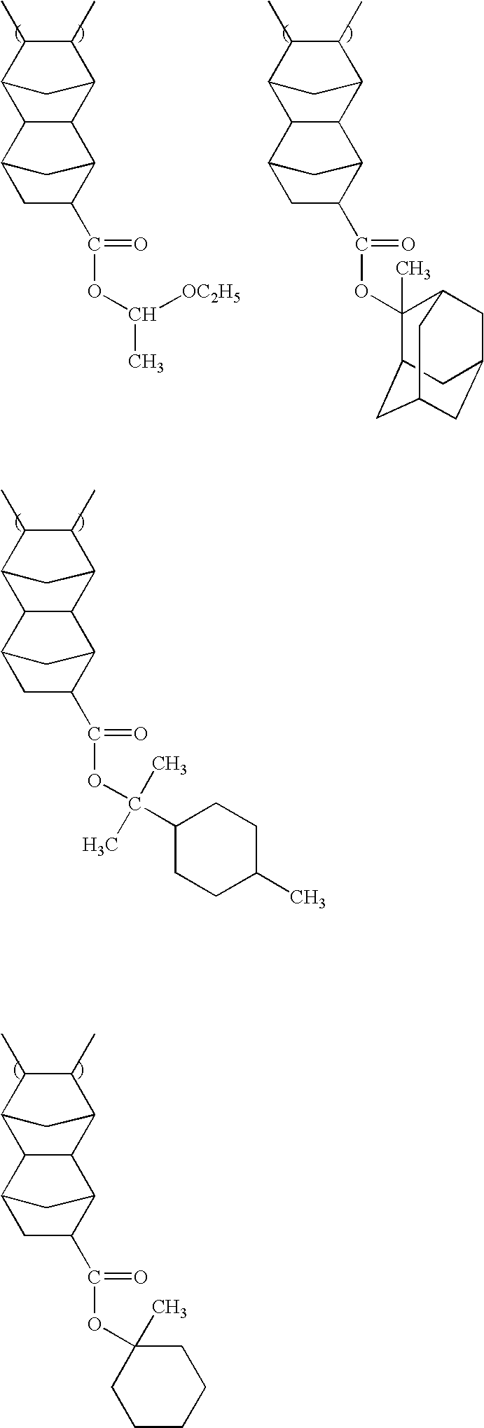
C1(C)C(C)C2C3C(C1C2)C1C(C(=O)OC([OC2H5])C)CC3C1.C1(C)C(C)C2C3C(C1C2)C1C(C(=O)OC2(C)C4CC5CC(CC2C5)C4)CC3C1.C1(C)C(C)C2C3C(C1C2)C1C(C(=O)OC(C)(C)C2CCC(C)CC2)CC3C1.C1(C)C(C)C2C3C(C1C2)C1C(C(=O)OC2(C)CCCCC2)CC3C1
